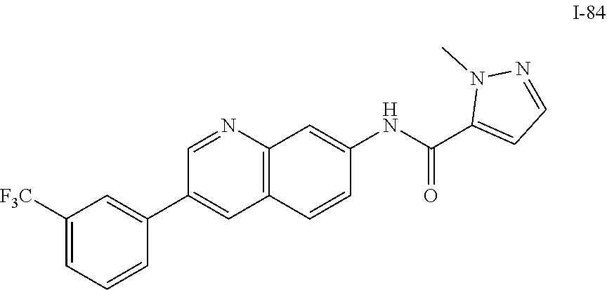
C1=NC2=C(C=C1C1=CC([F3C])=CC=C1)C=CC(NC(C1=CC=NN1C)=O)=C2
